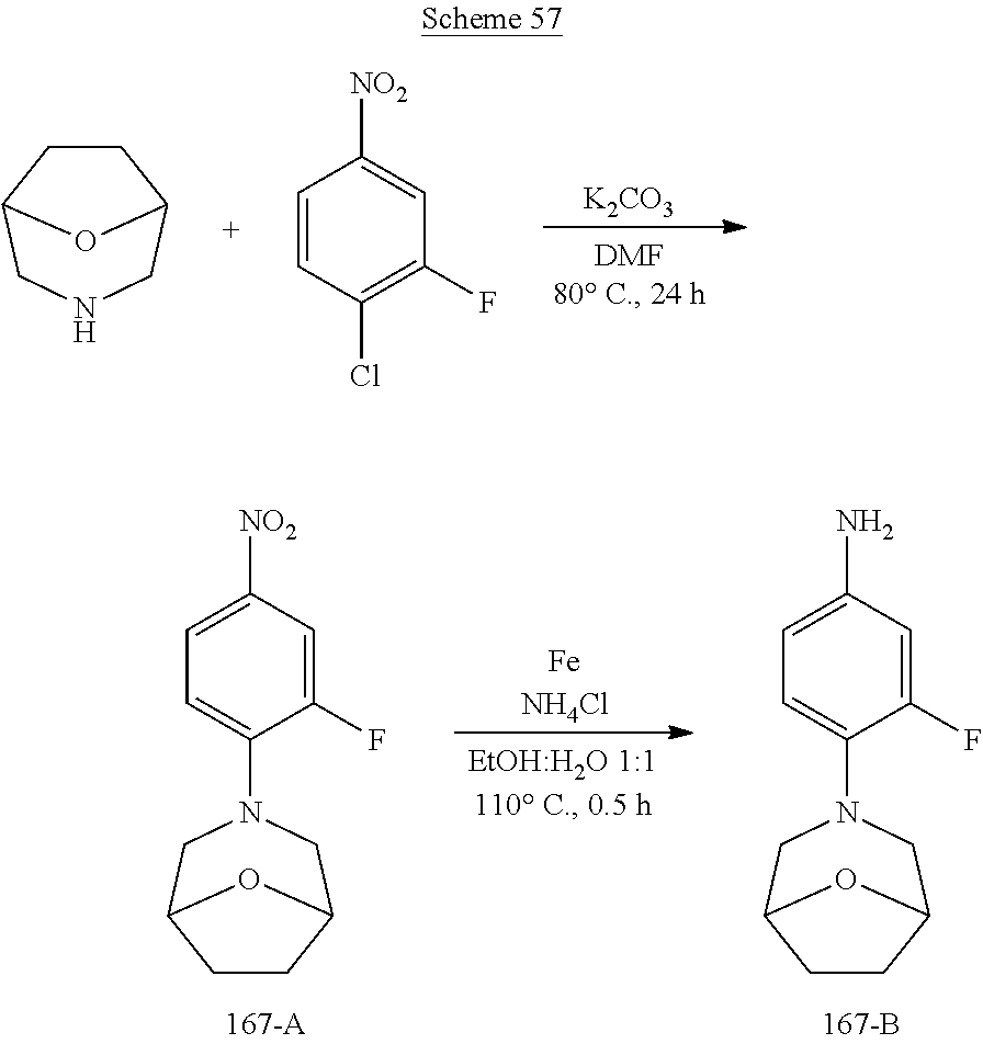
C1CC2CNCC1O2.C1=CC(Cl)=C(F)C=C1[NO2].[K2CO3].C1=C([NO2])C=C(F)C(N2CC3CCC(C2)O3)=C1.[FeNH4Cl].C1=C(N)C=C(F)C(N2CC3CCC(C2)O3)=C1
